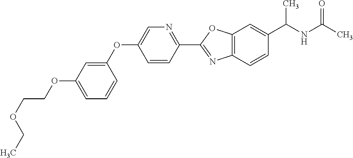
C1=C(OCCOCC)C=C(OC2=CN=C(C3=NC4=C(O3)C=C(C(NC(C)=O)C)C=C4)C=C2)C=C1
